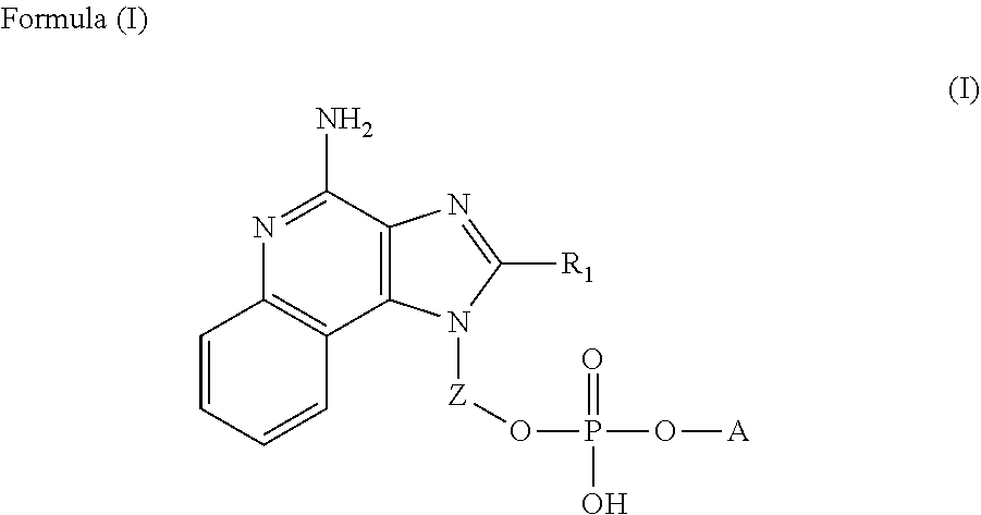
C12=C(C(N)=NC3=C1C=CC=C3)N=C([R1])N2[Z]OP(O[A])(=O)O
